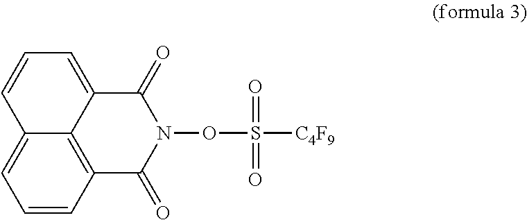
C12=C3C(=CC=CC3=CC=C1)C(=O)N(OS([C4F9])(=O)=O)C2=O
